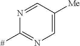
N1=CC([Me])=CN=C1[#]
